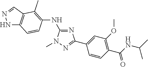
C1(NC2=C(C)C3=C(NN=C3)C=C2)=NC(C2=CC(OC)=C(C(=O)NC(C)C)C=C2)=NN1C
